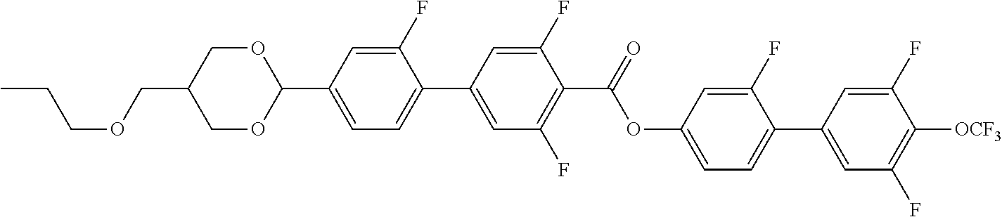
O(CC1COC(C2=CC=C(C3=CC(F)=C(C(=O)OC4=CC=C(C5=CC(F)=C([OCF3])C(F)=C5)C(F)=C4)C(F)=C3)C(F)=C2)OC1)CCC
